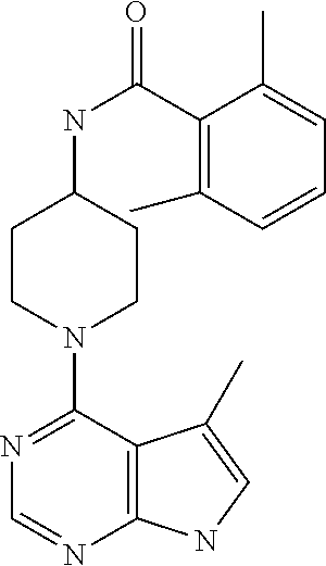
C1CN(C2=NC=NC3=C2C(C)=CN3)CCC1NC(=O)C1=C(C)C=CC=C1C
